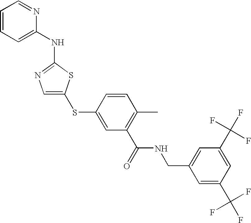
C1=C(SC2=CC(C(NCC3=CC(C(F)(F)F)=CC(C(F)(F)F)=C3)=O)=C(C)C=C2)SC(NC2=CC=CC=N2)=N1
